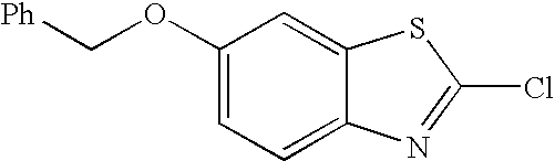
C1(OC[Ph])=CC=C2C(=C1)SC(Cl)=N2
